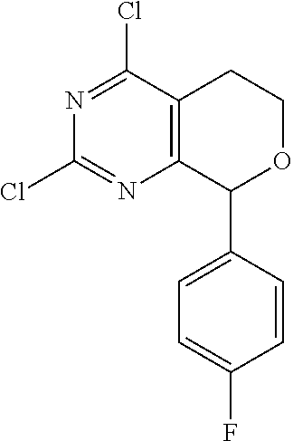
C1=CC(F)=CC=C1C1OCCC2=C1N=C(Cl)N=C2Cl
